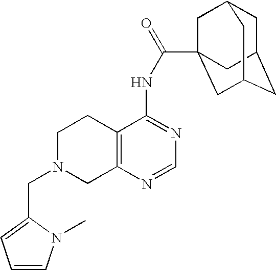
C1N(CC2=CC=CN2C)CC2=C(C1)C(NC(=O)C13CC4CC(CC(C1)C4)C3)=NC=N2
